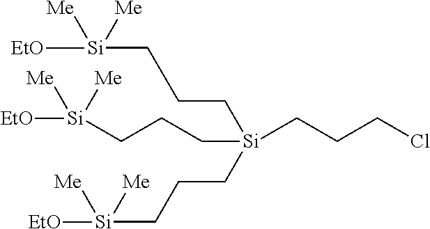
C(C[Si](CCC[Si]([EtO])([Me])[Me])(CCCCl)CCC[Si]([Me])([EtO])[Me])C[Si]([EtO])([Me])[Me]
